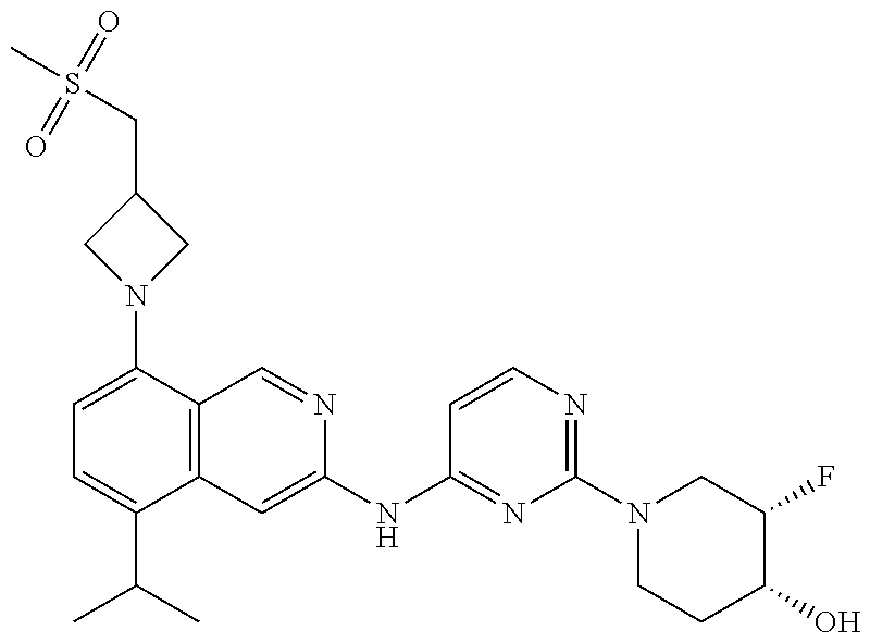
C1=C(N2CC(CS(C)(=O)=O)C2)C2=C(C(C(C)C)=C1)C=C(NC1=NC(N3CCC(O)C(F)C3)=NC=C1)N=C2
